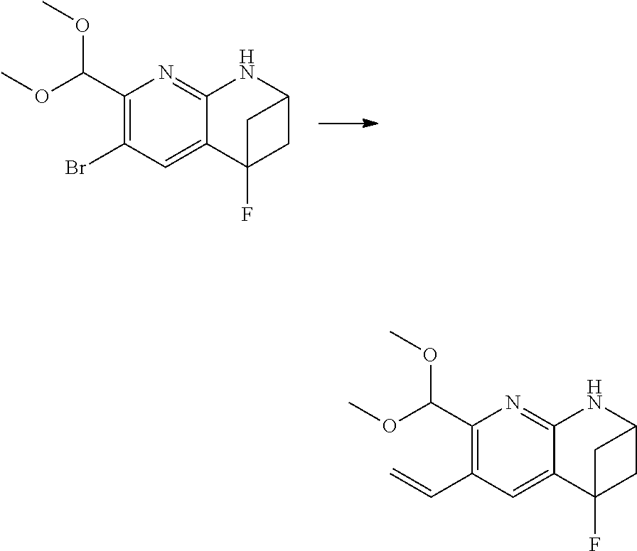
C1(C(OC)OC)=C(Br)C=C2C(=N1)NC1CC2(F)C1.C1(C(OC)OC)=C(C=C)C=C2C(=N1)NC1CC2(F)C1
